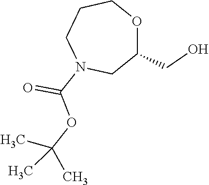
C1CN(C(OC(C)(C)C)=O)CC(CO)OC1
